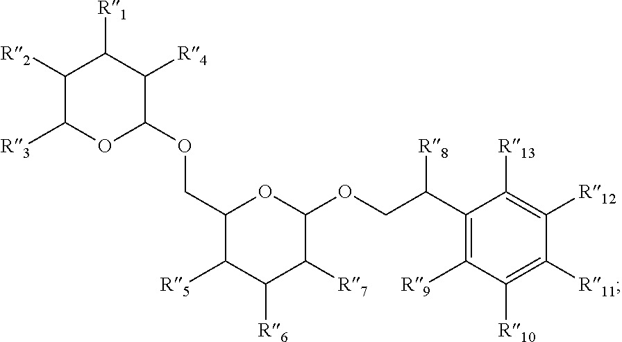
C1(C(COC2OC(COC3C([R4])C([R1])C([R2])C([R3])O3)C([R5])C([R6])C2[R7])[R8])=C([R9])C([R10])=C([R11])C([R12])=C1[R13]
